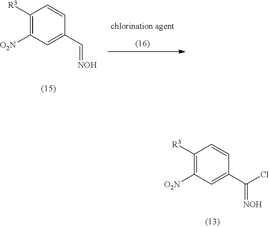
C1([R3])=C([O2N])C=C(C(=[NOH])Cl)C=C1.C1([R3])=C([O2N])C=C(C=[NOH])C=C1
